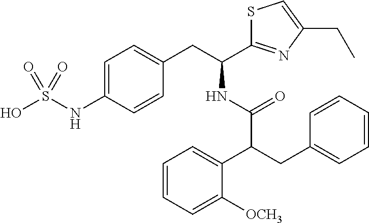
OS(NC1=CC=C(CC(NC(C(CC2=CC=CC=C2)C2=CC=CC=C2[OCH3])=O)C2=NC(CC)=CS2)C=C1)(=O)=O
